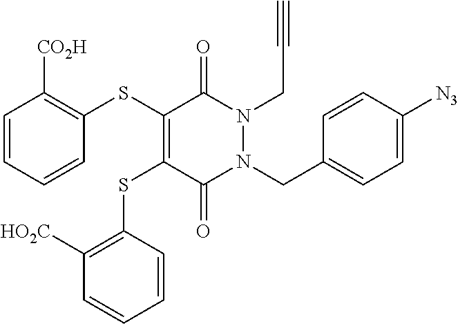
C1=CC=CC(SC2=C(SC3=C([HO2C])C=CC=C3)C(=O)N(CC3=CC=C([N3])C=C3)N(CC#C)C2=O)=C1[CO2H]
